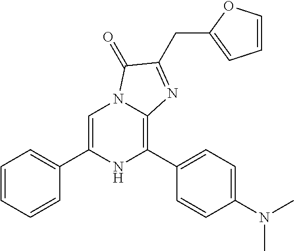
C1=C(C2=CC=CC=C2)NC(C2=CC=C(N(C)C)C=C2)=C2N1C(=O)C(CC1=CC=CO1)=N2
